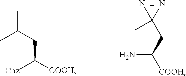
CC(CC([COOH])[Cbz])C.NC(CC1(C)N=N1)[COOH]
